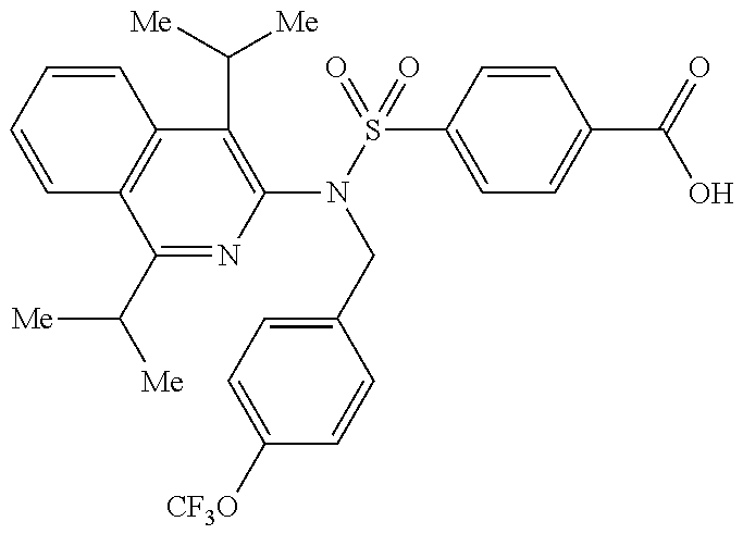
C1(N(S(=O)(C2=CC=C(C(=O)O)C=C2)=O)CC2=CC=C([CF3O])C=C2)=C(C([Me])[Me])C2=C(C(C([Me])[Me])=N1)C=CC=C2
